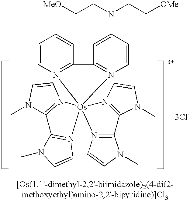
N1(C)C2=N(C=C1)[Os]13(N4=C2N(C)C=C4)(N2=C(N(C)C=C2)C2=N1C=CN2C)N1=C(C=CC=C1)C1=N3C=CC(N(CC[OMe])CC[MeO])=C1.[3Cl-]
